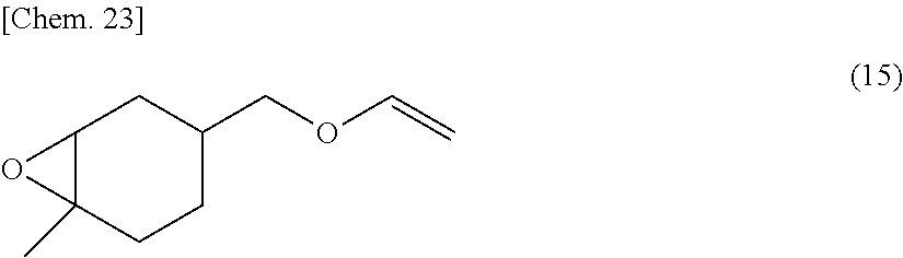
C12C(C)(CCC(COC=C)C1)O2
